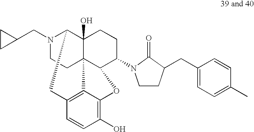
N1(CC2CC2)CCC23C4(O)C1CC1=C2C(=C(O)C=C1)OC3C(N1CCC(CC2=CC=C(C)C=C2)C1=O)CC4
